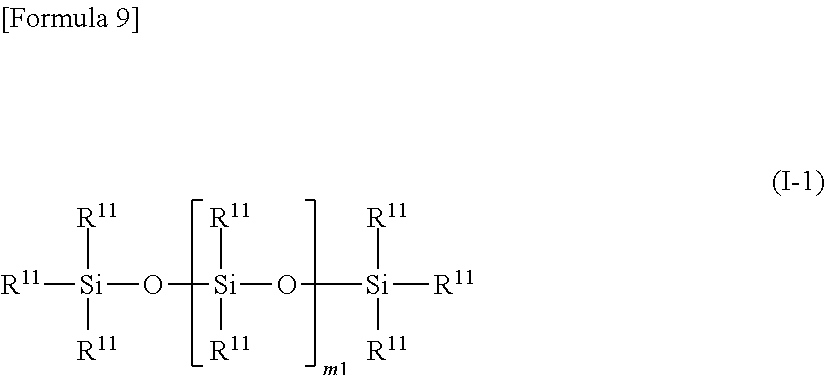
[R11][Si]([R11])(O[Si](O[Si]([R11])([R11])[R11])([R11])[R11])[R11]
